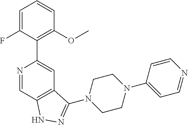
N1=CC2=C(C=C1C1=C(OC)C=CC=C1F)C(N1CCN(C3=CC=NC=C3)CC1)=NN2
